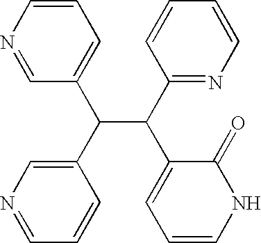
C1=CN=CC(C(C2=CN=CC=C2)C(C2=NC=CC=C2)C2=CC=CNC2=O)=C1
